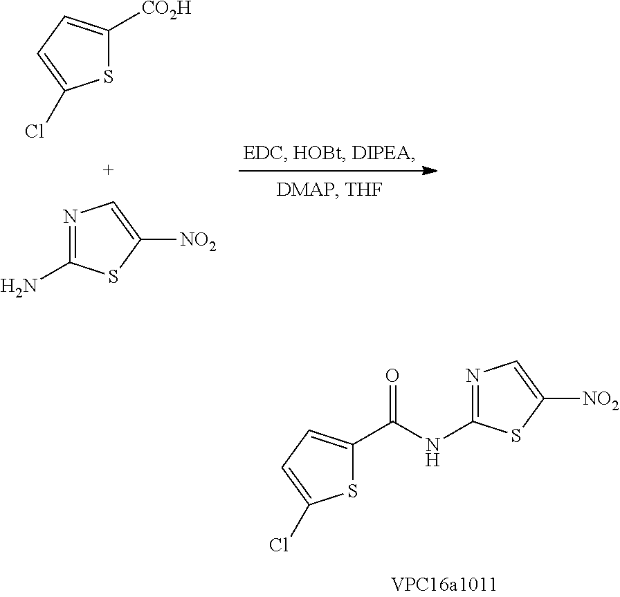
S1C([CO2H])=CC=C1Cl.N1=C(N)SC([NO2])=C1.S1C(C(NC2=NC=C([NO2])S2)=O)=CC=C1Cl
